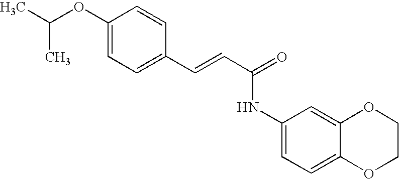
C(=CC(=O)NC1=CC=C2C(=C1)OCCO2)C1=CC=C(OC(C)C)C=C1
